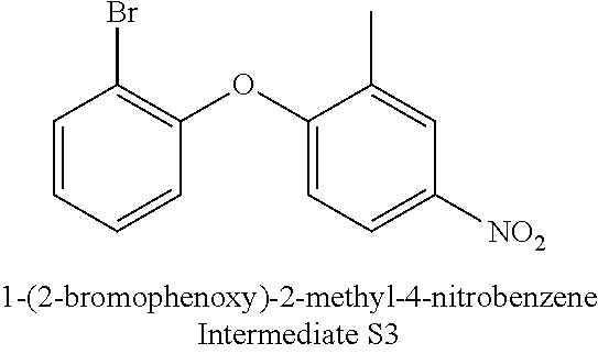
C1=CC=CC(OC2=CC=C([NO2])C=C2C)=C1Br
